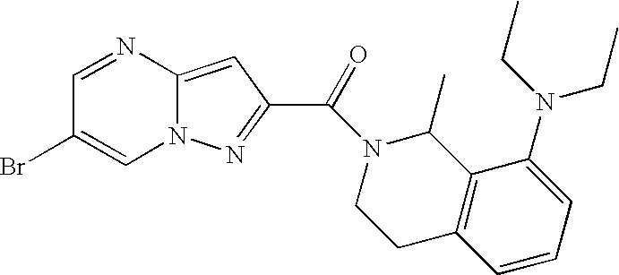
C1=NC2=CC(C(=O)N3CCC4=C(C3C)C(N(CC)CC)=CC=C4)=NN2C=C1Br
